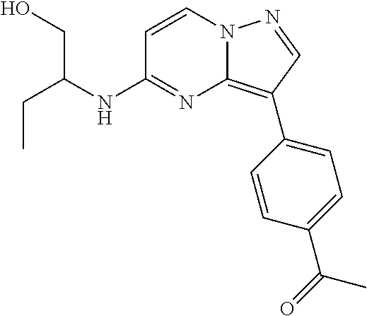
CCC(CO)NC1=NC2=C(C3=CC=C(C(=O)C)C=C3)C=NN2C=C1
